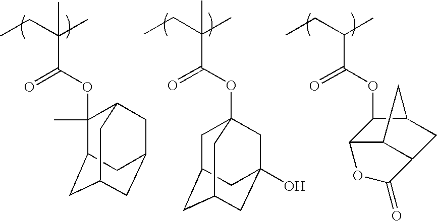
CCC(C)C(OC1C2C3C(CC1C3)C(=O)O2)=O.CCC(C)(C(OC1(C)C2CC3CC(CC1C3)C2)=O)C.CCC(C)(C(OC12CC3CC(CC(O)(C1)C3)C2)=O)C
